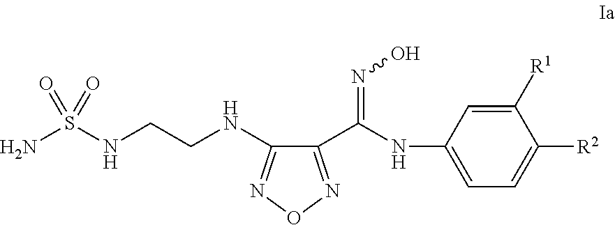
NS(NCCNC1=NON=C1C(NC1=CC=C([R2])C([R1])=C1)=NO)(=O)=O
